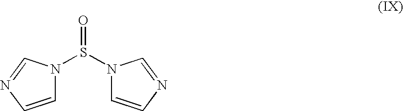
C1=CN=CN1S(=O)N1C=CN=C1
